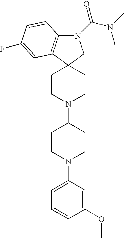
N1(C(N(C)C)=O)C2=C(C3(C1)CCN(C1CCN(C4=CC=CC(OC)=C4)CC1)CC3)C=C(F)C=C2
